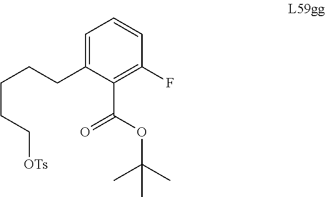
C1=C(CCCCC[OTs])C(C(OC(C)(C)C)=O)=C(F)C=C1
